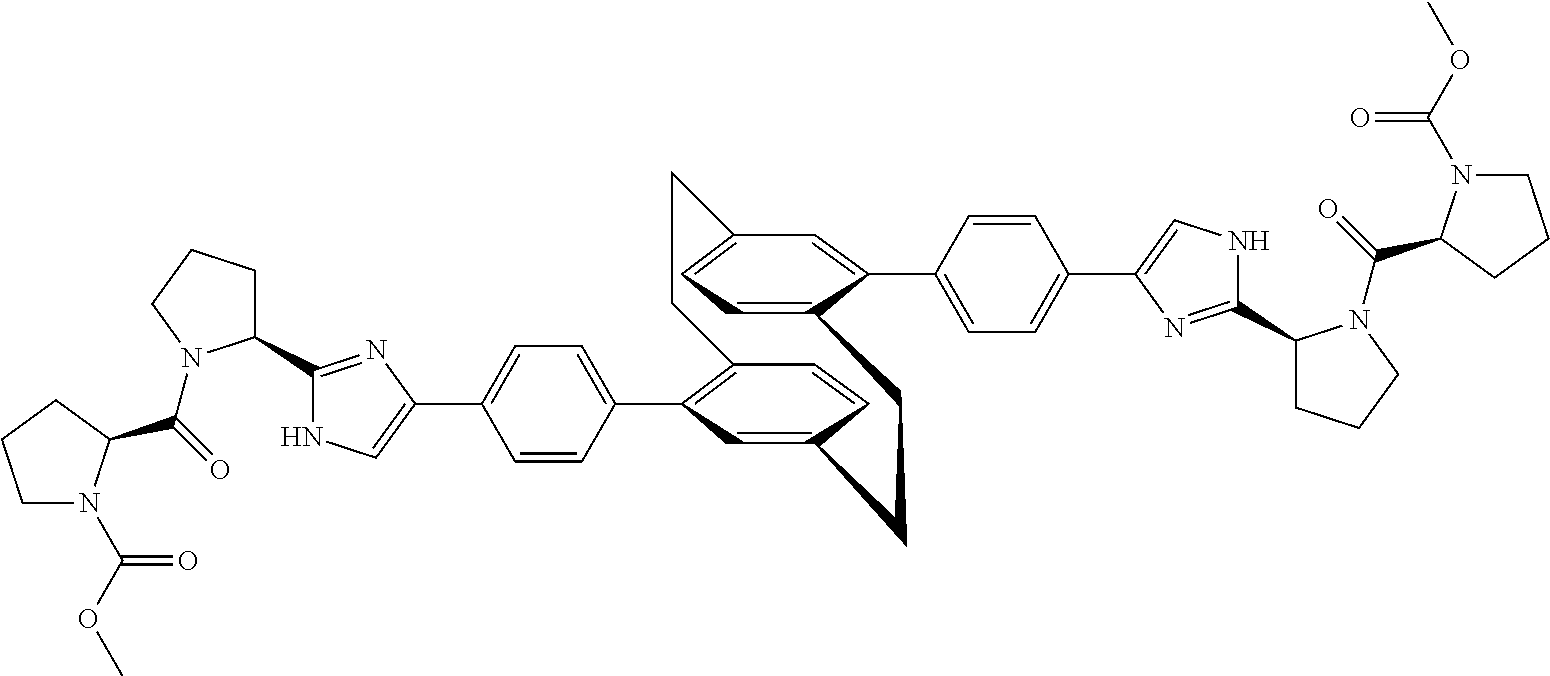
C12=C(C3=CC=C(C4=CNC(C5CCCN5C(=O)C5N(C(OC)=O)CCC5)=N4)C=C3)C=C(C=C1)CCC1=CC=C(C=C1C1=CC=C(C3=CNC(C4CCCN4C(=O)C4N(C(OC)=O)CCC4)=N3)C=C1)CC2
